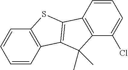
C1=CC2=C(C=C1)SC1=C2C(C)(C)C2=C1C=CC=C2Cl
